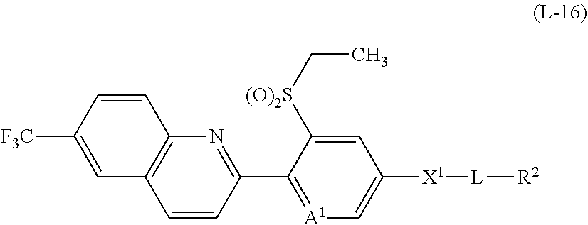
C1(C2=NC3=C(C=C2)C=C([F3C])C=C3)=[A1]C=C([X1][L][R2])C=C1[(O)2S]CC
